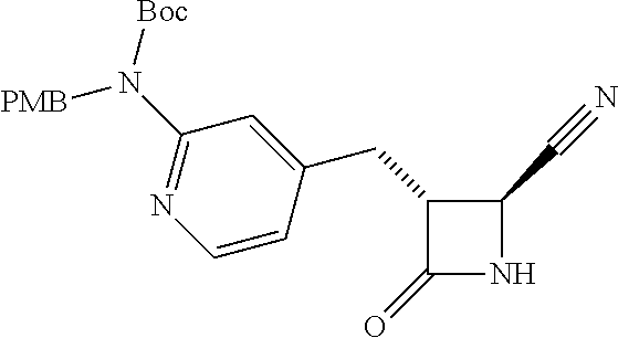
C1(CC2=CC(N([Boc])[PMB])=NC=C2)C(=O)NC1C#N
